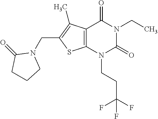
C12=C(N(CCC(F)(F)F)C(=O)N(CC)C1=O)SC(CN1C(=O)CCC1)=C2C
